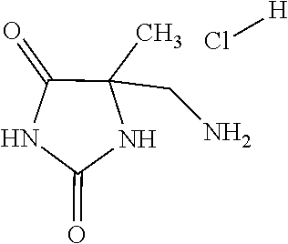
C1(=O)NC(=O)NC1(C)CN.Cl[H]
